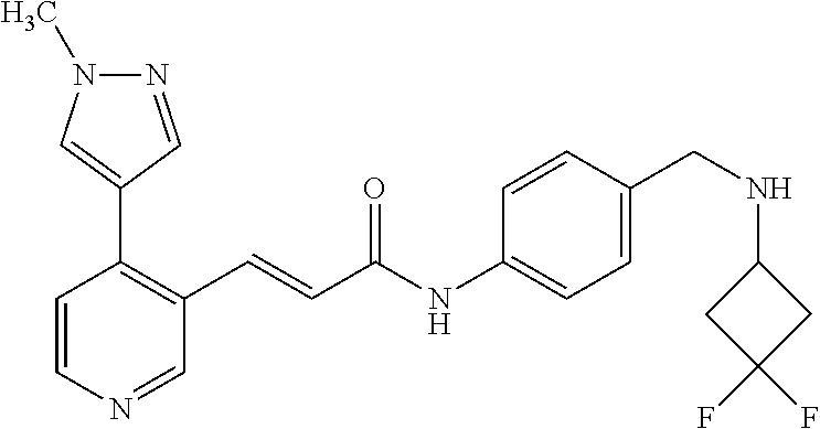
C1=CN=CC(C=CC(=O)NC2=CC=C(CNC3CC(F)(F)C3)C=C2)=C1C1=CN(C)N=C1
